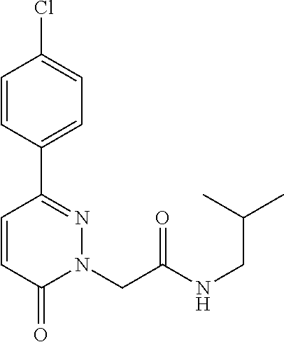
C1=CC(C2=NN(CC(NCC(C)C)=O)C(=O)C=C2)=CC=C1Cl
